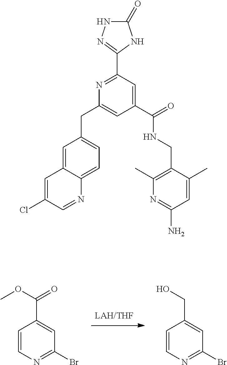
C1=CN=C(Br)C=C1C(OC)=O.C1=CN=C(Br)C=C1CO.C1=C2C(=CC=C1CC1=CC(C(=O)NCC3=C(C)N=C(N)C=C3C)=CC(C3=NNC(=O)N3)=N1)N=CC(Cl)=C2
